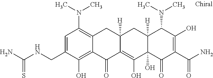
C12([H])C(O)(C(=O)C(C(N)=O)=C(O)C1N(C)C)C(O)=C1C([H])(C2)CC2=C(N(C)C)C=C(CNC(N)=S)C(O)=C2C1=O
